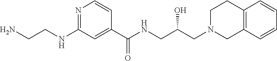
C1(NCCN)=NC=CC(C(NCC(CN2CCC3=C(C2)C=CC=C3)O)=O)=C1
